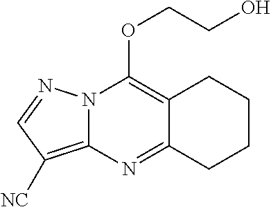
C12=C(OCCO)N3C(=C([NC])C=N3)N=C1CCCC2
